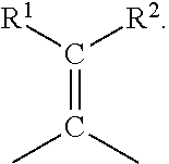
CC(C)=C([R2])[R1]
